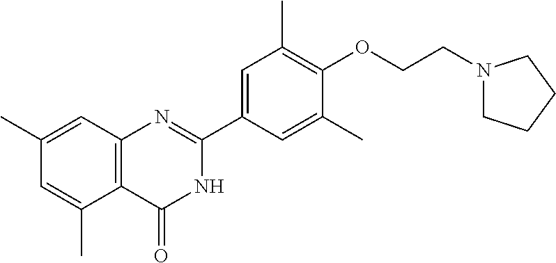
C12=C(C=C(C)C=C1C)N=C(C1=CC(C)=C(OCCN3CCCC3)C(C)=C1)NC2=O
